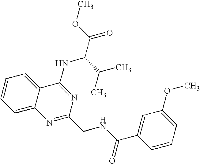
C1=CC=C2C(=C1)C(NC(C(C)C)C(=O)OC)=NC(CNC(=O)C1=CC(OC)=CC=C1)=N2
